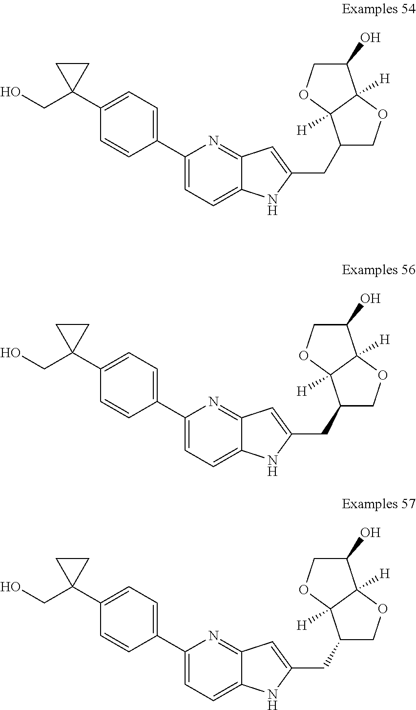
C1(C2=CC=C(C3(CO)CC3)C=C2)=CC=C2C(=N1)C=C(CC1COC3([H])C1([H])OCC3O)N2.C1(C2=CC=C(C3(CO)CC3)C=C2)=CC=C2C(=N1)C=C(CC1COC3([H])C1([H])OCC3O)N2.C1(C2=CC=C(C3(CO)CC3)C=C2)=CC=C2C(=N1)C=C(CC1COC3([H])C1([H])OCC3O)N2
